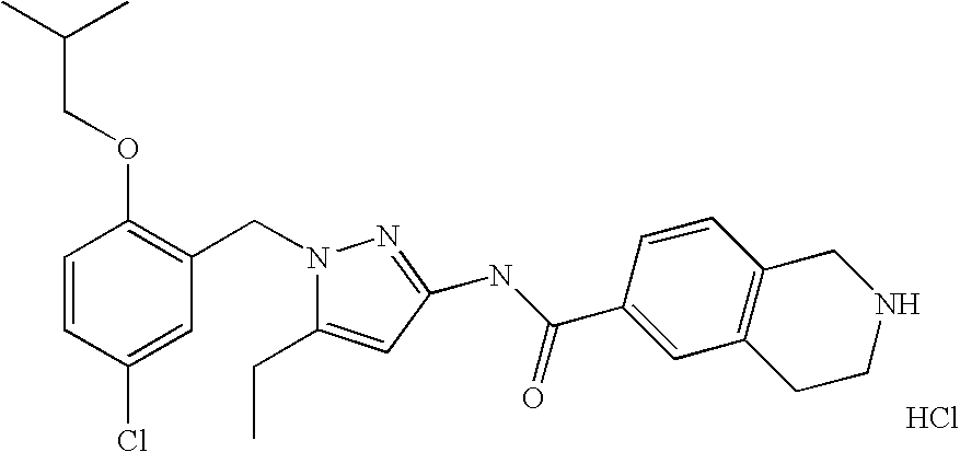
Cl.C1=CC(Cl)=CC(CN2N=C(NC(C3=CC4=C(C=C3)CNCC4)=O)C=C2CC)=C1OCC(C)C
